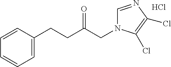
C1=C(CCC(CN2C=NC(Cl)=C2Cl)=O)C=CC=C1.Cl
